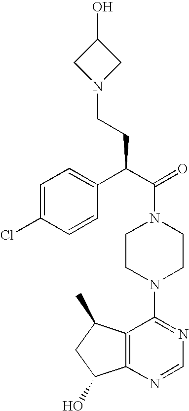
C(N1CCN(C2=NC=NC3=C2C(C)CC3O)CC1)(C(C1=CC=C(Cl)C=C1)CCN1CC(O)C1)=O
